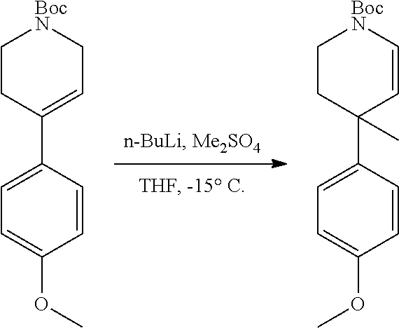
C1CC(C2=CC=C(OC)C=C2)(C)C=C[BocN]1.C1CC(C2=CC=C(OC)C=C2)=CC[BocN]1
